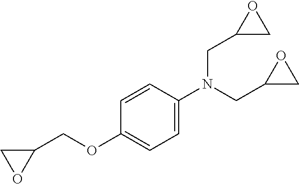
C1(COC2=CC=C(N(CC3CO3)CC3CO3)C=C2)CO1
